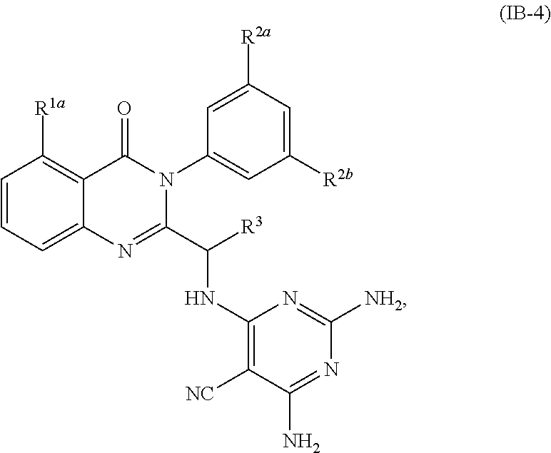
C1=CC([R1a])=C2C(=C1)N=C(C([R3])NC1=C([NC])C(N)=NC([NH2])=N1)N(C1=CC([R2b])=CC([R2a])=C1)C2=O
